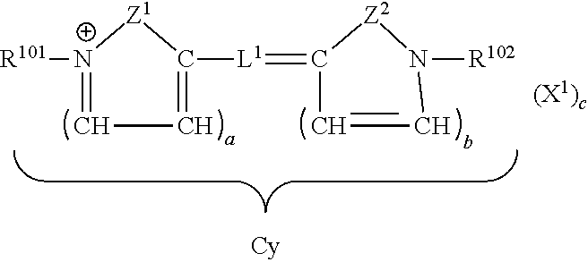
C1=C([L1]=C2[Z2]N([R102])C=C2)[Z1][N+]([R101])=C1
